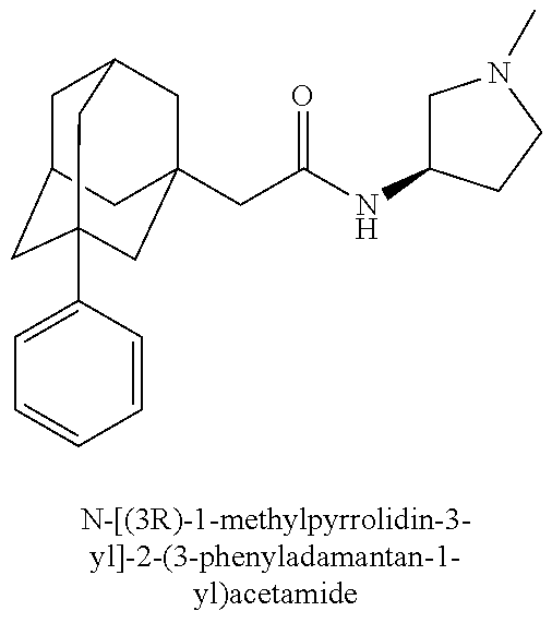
C1C2CC3(C4=CC=CC=C4)CC(CC(NC4CN(C)CC4)=O)(CC1C3)C2
